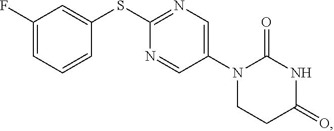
C1(F)=CC=CC(SC2=NC=C(N3CCC(=O)NC3=O)C=N2)=C1
